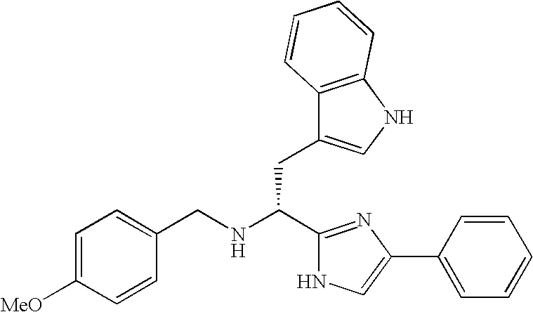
C1=C([MeO])C=CC(CNC(C2=NC(C3=CC=CC=C3)=CN2)CC2=CNC3=C2C=CC=C3)=C1
